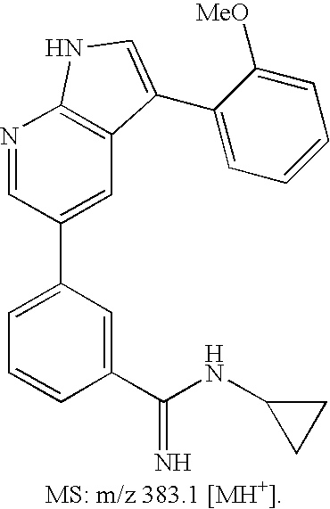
C1=C(C2=CC3=C(N=C2)NC=C3C2=CC=CC=C2[MeO])C=C(C(NC2CC2)=N)C=C1
